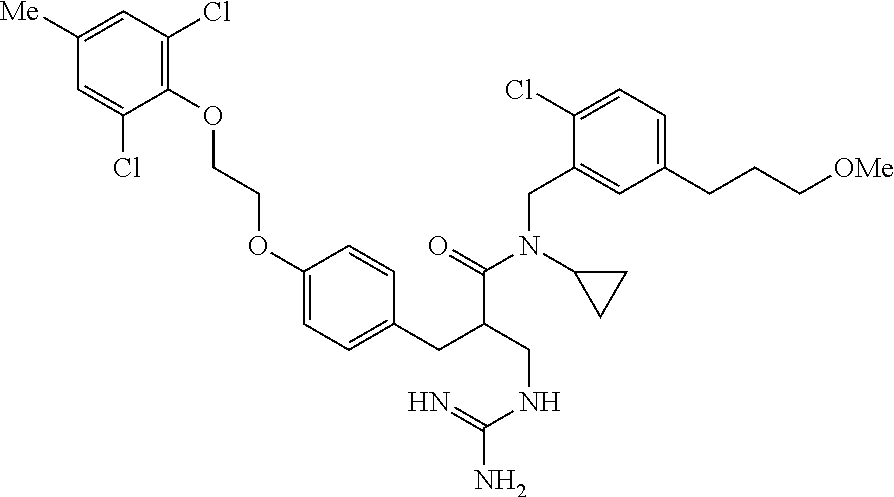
C1(OCCOC2=CC=C(CC(CNC(N)=N)C(=O)N(CC3=CC(CCC[OMe])=CC=C3Cl)C3CC3)C=C2)=C(Cl)C=C([Me])C=C1Cl
